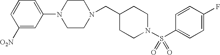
C1=C(N2CCN(CC3CCN(S(C4=CC=C(F)C=C4)(=O)=O)CC3)CC2)C=C([O2N])C=C1
